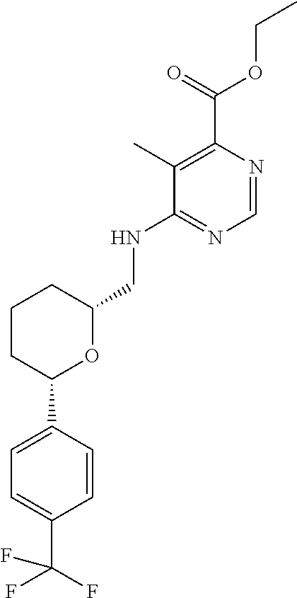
C1=CC(C2OC(CNC3=NC=NC(C(=O)OCC)=C3C)CCC2)=CC=C1C(F)(F)F
